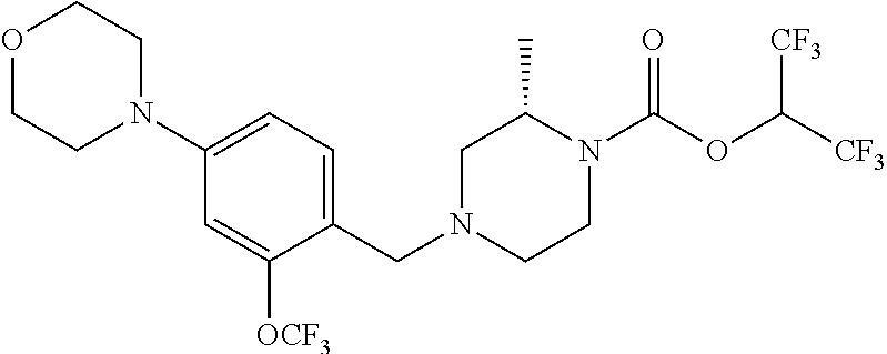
C1(N2CCOCC2)=CC=C(CN2CCN(C(OC([CF3])[CF3])=O)C(C)C2)C([OCF3])=C1
